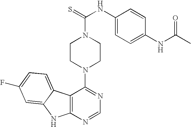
C12=C(N=CN=C1N1CCN(C(=S)NC3=CC=C(NC(C)=O)C=C3)CC1)NC1=CC(F)=CC=C21
